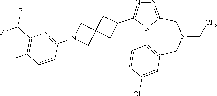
N12C3=C(CN(C[CF3])CC1=NN=C2C1CC2(C1)CN(C1=NC(C(F)F)=C(F)C=C1)C2)C=C(Cl)C=C3
